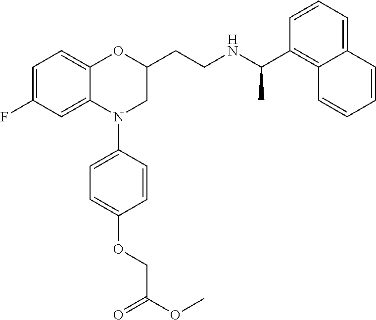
C1=C(F)C=C2C(=C1)OC(CCNC(C1=C3C(=CC=C1)C=CC=C3)C)CN2C1=CC=C(OCC(OC)=O)C=C1
